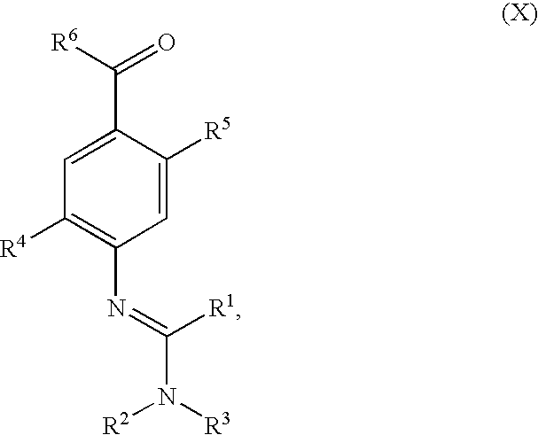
C1(C([R6])=O)=CC([R4])=C(N=C([R1])N([R3])[R2])C=C1[R5]
